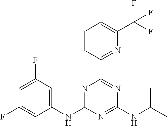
N1=C(NC2=CC(F)=CC(F)=C2)N=C(NC(C)C)N=C1C1=NC(C(F)(F)F)=CC=C1
